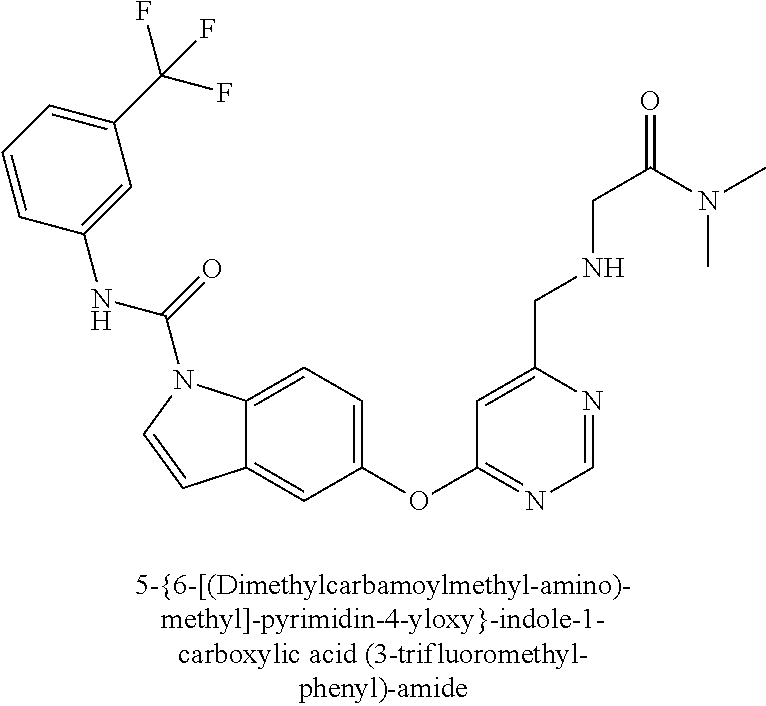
C12=CC=C(OC3=NC=NC(CNCC(=O)N(C)C)=C3)C=C1C=CN2C(=O)NC1=CC(C(F)(F)F)=CC=C1
